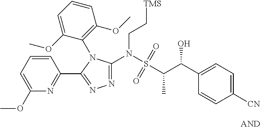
N1=C(N(S(C(C)C(C2=CC=C([CN])C=C2)O)(=O)=O)CC[TMS])N(C2=C(OC)C=CC=C2OC)C(C2=NC(OC)=CC=C2)=N1
